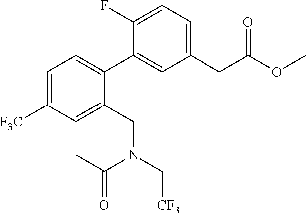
C1=C([F3C])C=C(CN(C[CF3])C(=O)C)C(C2=CC(CC(OC)=O)=CC=C2F)=C1
